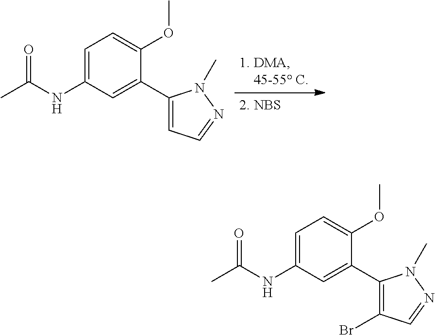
CC(NC1=CC=C(OC)C(C2=CC=NN2C)=C1)=O.CC(NC1=CC=C(OC)C(C2=C(Br)C=NN2C)=C1)=O
